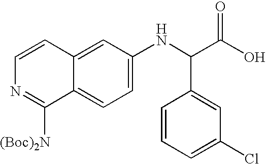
C1=C(NC(C(O)=O)C2=CC(Cl)=CC=C2)C=C2C(=C1)C([(Boc)2N])=NC=C2
